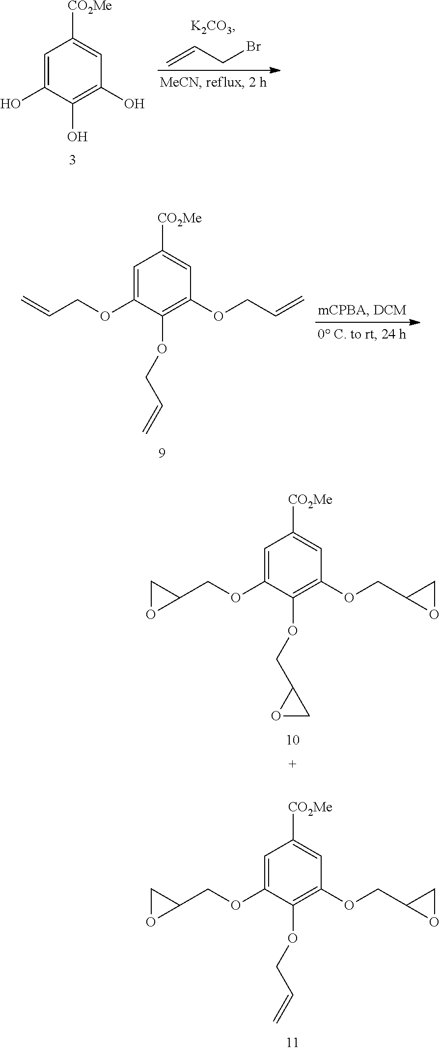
C1=C(O)C(O)=C(O)C=C1[CO2Me].C=CCBr.C1=C(OCC=C)C(OCC=C)=C(OCC=C)C=C1[CO2Me].C1=C(OCC2CO2)C(OCC2OC2)=C(OCC2CO2)C=C1[CO2Me].C1=C(OCC2CO2)C(OCC=C)=C(OCC2CO2)C=C1[CO2Me]
